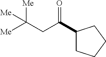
C1(C(CC([Me])([Me])[Me])=O)CCCC1
